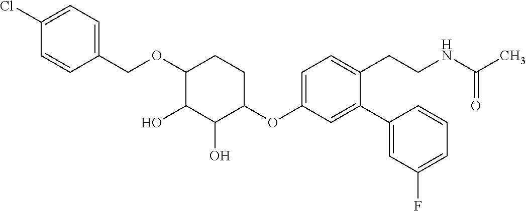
C1=C(OC2CCC(OCC3=CC=C(Cl)C=C3)C(O)C2O)C=C(C2=CC(F)=CC=C2)C(CCNC(C)=O)=C1
